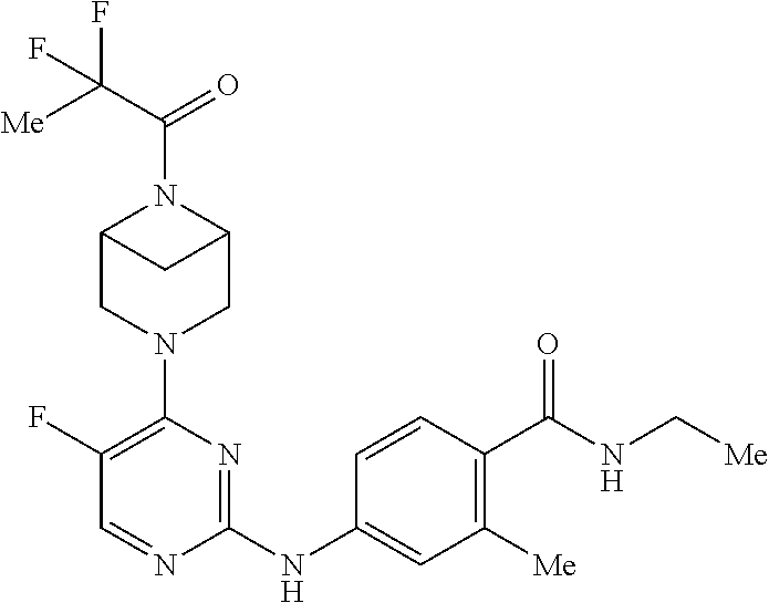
C1(F)=C(N2CC3N(C(=O)C([Me])(F)F)C(C2)C3)N=C(NC2=CC([Me])=C(C(NC[Me])=O)C=C2)N=C1
